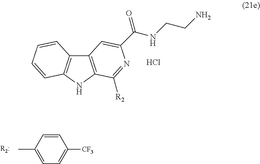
CC1=CC=C([CF3])C=C1.C12=C(NC3=C1C=CC=C3)C([R2])=NC(C(=O)NCCN)=C2.Cl
